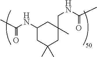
CC(NC1CC(C)(C)CC(CNC(C)=O)(C)C1)=O
